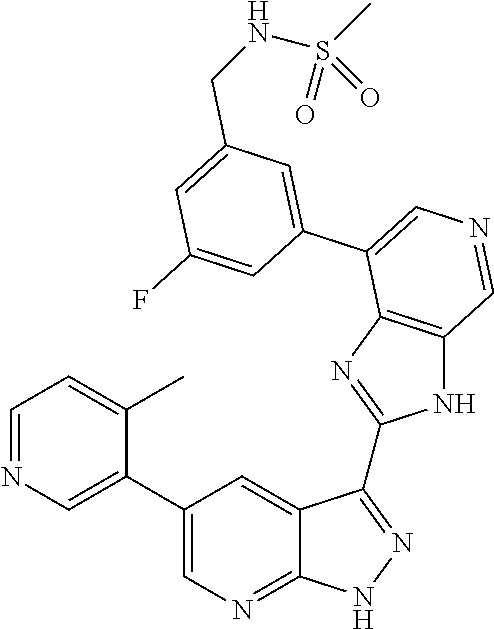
C1=C(C2=CN=CC3=C2N=C(C2=NNC4=NC=C(C5=CN=CC=C5C)C=C42)N3)C=C(F)C=C1CNS(=O)(C)=O
